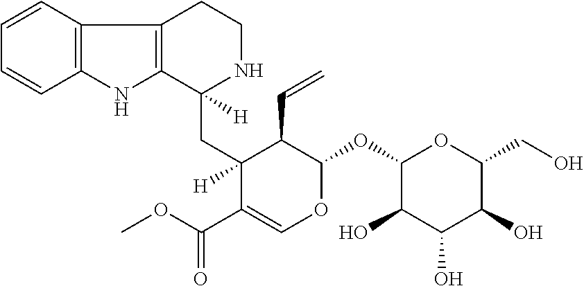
C1=CC2=C(C=C1)NC1=C2CCNC1(CC1([H])C(C(=O)OC)=COC(OC2OC(CO)C(O)C(O)C2O)C1C=C)[H]
